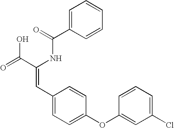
C1=C(C(=O)NC(C(=O)O)=CC2=CC=C(OC3=CC(Cl)=CC=C3)C=C2)C=CC=C1
